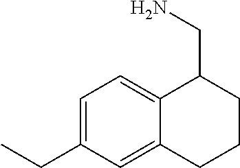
C1=C(CC)C=C2C(=C1)C(CN)CCC2
